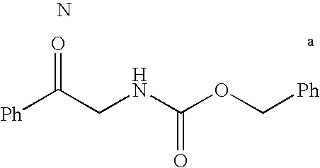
[Ph]C(CNC(OC[Ph])=O)=O.N
